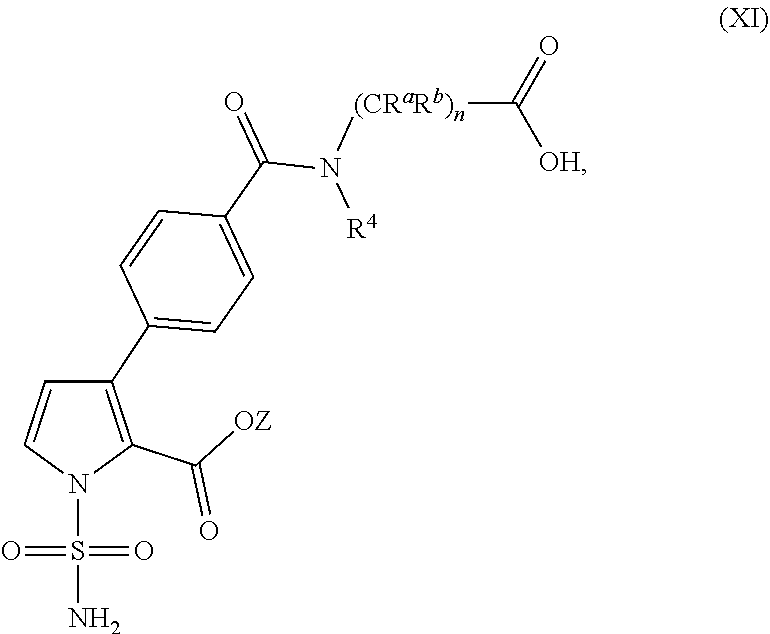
N1(S(=O)(=O)N)C(C([OZ])=O)=C(C2=CC=C(C(=O)N([(CRaRb)n]C(=O)[OH])[R4])C=C2)C=C1
